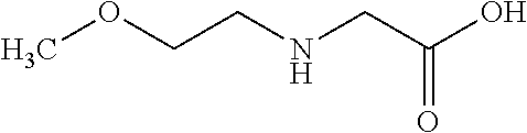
C(=O)(CNCCOC)O
